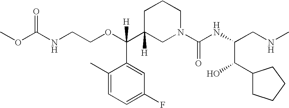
O=C(NCCOC(C1([H])CN(C(NC(CNC)C(C2CCCC2)O)=O)CCC1)(C1=CC(F)=CC=C1C)[H])OC
